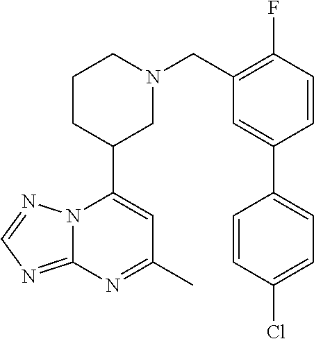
N12C(=NC=N1)N=C(C)C=C2C1CN(CC2=C(F)C=CC(C3=CC=C(Cl)C=C3)=C2)CCC1
